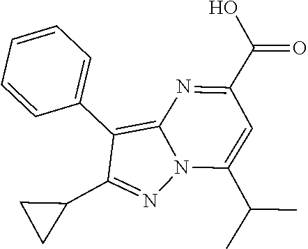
C12=C(C3=CC=CC=C3)C(C3CC3)=NN1C(C(C)C)=CC(C(=O)O)=N2
